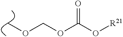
C(OC(O[R21])=O)OC
